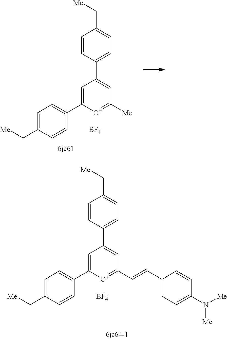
C1=CC(C2=CC([Me])=[O+]C(C3=CC=C(C[Me])C=C3)=C2)=CC=C1C[Me].[BF4-].C1=CC(C2=CC(C=CC3=CC=C(N([Me])[Me])C=C3)=[O+]C(C3=CC=C(C[Me])C=C3)=C2)=CC=C1C[Me].[BF4-]
